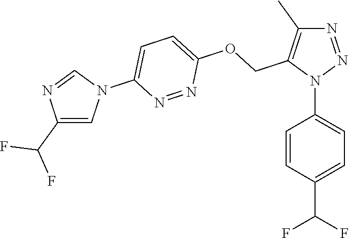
N1=NN(C2=CC=C(C(F)F)C=C2)C(COC2=CC=C(N3C=NC(C(F)F)=C3)N=N2)=C1C
